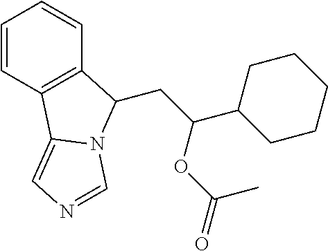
C1=CC2=C(C=C1)C(CC(C1CCCCC1)OC(=O)C)N1C2=CN=C1
